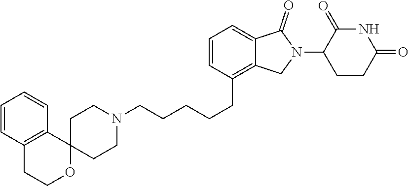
C1CN(CCCCCC2=C3C(=CC=C2)C(=O)N(C2CCC(=O)NC2=O)C3)CCC12C1=C(C=CC=C1)CCO2
